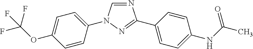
N1=CN(C2=CC=C(OC(F)(F)F)C=C2)N=C1C1=CC=C(NC(C)=O)C=C1
